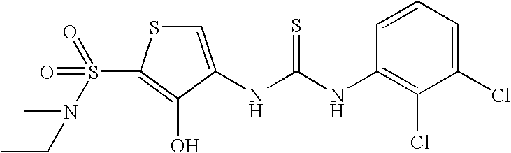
C1=C(NC(=S)NC2=C(Cl)C(Cl)=CC=C2)C(O)=C(S(=O)(=O)N(CC)C)S1
